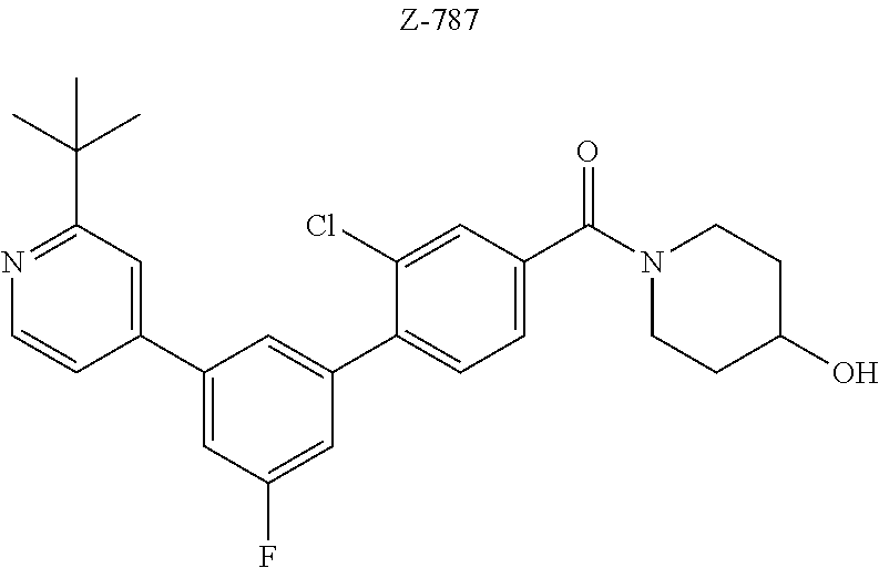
C1(C2=CC(F)=CC(C3=CC=C(C(N4CCC(O)CC4)=O)C=C3Cl)=C2)=CC(C(C)(C)C)=NC=C1
